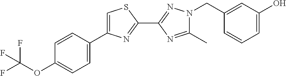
C1(C)=NC(C2=NC(C3=CC=C(OC(F)(F)F)C=C3)=CS2)=NN1CC1=CC(O)=CC=C1
